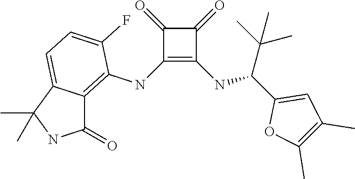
C1(NC2=C3C(=CC=C2F)C(C)(C)NC3=O)=C(NC(C2=CC(C)=C(C)O2)C(C)(C)C)C(=O)C1=O
